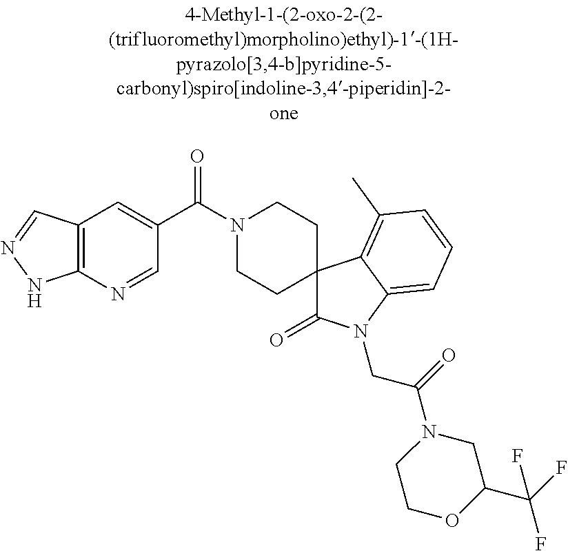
N1(C(C2=CC3=C(N=C2)NN=C3)=O)CCC2(CC1)C(=O)N(CC(=O)N1CC(C(F)(F)F)OCC1)C1=CC=CC(C)=C21
